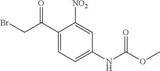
C1(C(CBr)=O)=CC=C(NC(OC)=O)C=C1[NO2]
